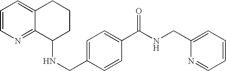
C1=CN=C2C(=C1)CCCC2NCC1=CC=C(C(NCC2=CC=CC=N2)=O)C=C1
